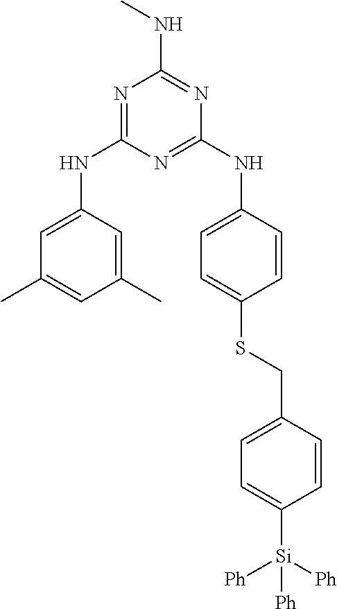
N1=C(NC2=CC(C)=CC(C)=C2)N=C(NC2=CC=C(SCC3=CC=C([Si]([Ph])([Ph])[Ph])C=C3)C=C2)N=C1NC
